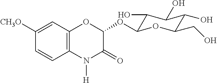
C1([CH3O])=CC2=C(C=C1)N([H])C(=O)C(OC1C(O)C(O)C(O)C(CO)O1)O2
